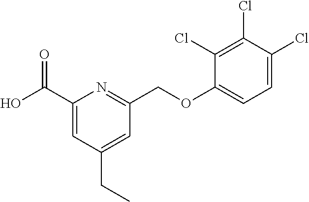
C1(C(O)=O)=CC(CC)=CC(COC2=CC=C(Cl)C(Cl)=C2Cl)=N1
